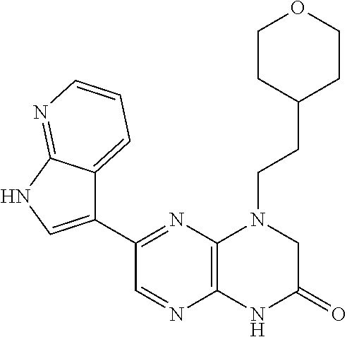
C1(C2=NC3=C(N=C2)NC(=O)CN3CCC2CCOCC2)=CNC2=NC=CC=C12
